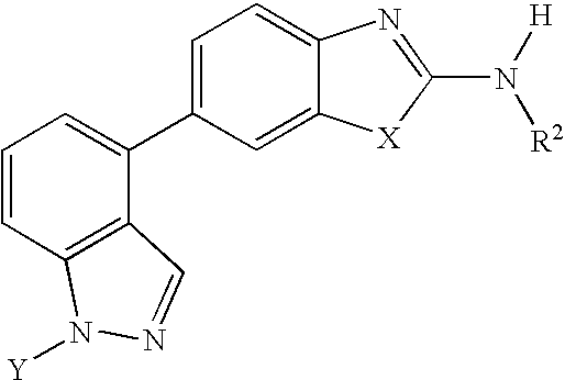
C1=CC2=C(C(C3=CC=C4C(=C3)[X]C(N([H])[R2])=N4)=C1)C=NN2[Y]
